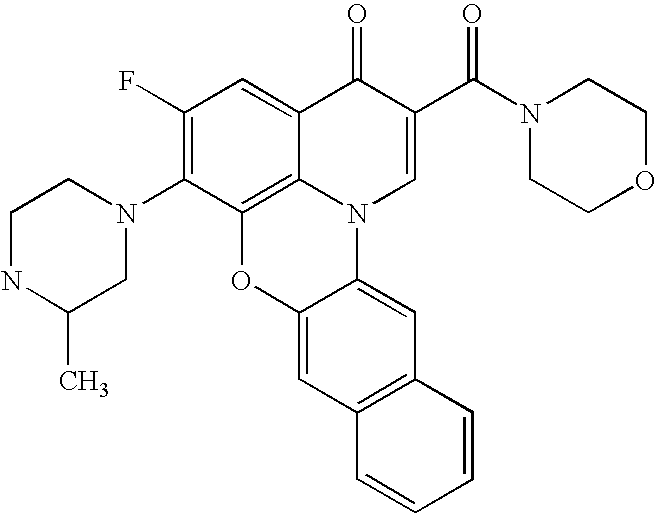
C12=C3C(=CC(F)=C1N1CCNC(C)C1)C(=O)C(C(N1CCOCC1)=O)=CN3C1=CC3=C(C=C1O2)C=CC=C3
